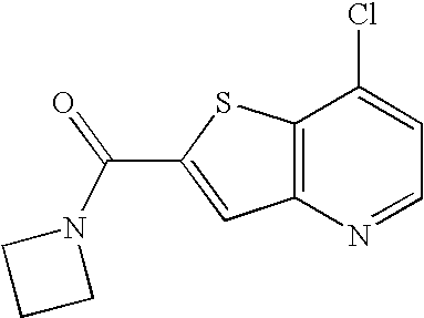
C12=C(C(Cl)=CC=N1)SC(C(=O)N1CCC1)=C2
